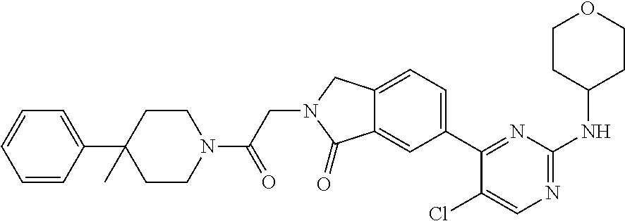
C1(Cl)=CN=C(NC2CCOCC2)N=C1C1=CC=C2C(=C1)C(=O)N(CC(=O)N1CCC(C3=CC=CC=C3)(C)CC1)C2
